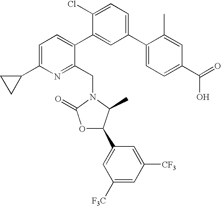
C1=C(C2CC2)N=C(CN2C(C)C(C3=CC([F3C])=CC([CF3])=C3)OC2=O)C(C2=CC(C3=CC=C(C(=O)O)C=C3C)=CC=C2Cl)=C1
